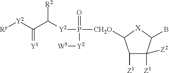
C1([Z1])C([Z1])([Z2])C(B)[X]C1[CH2O]P(=O)([Y2]C(C([Y2][Ry])=[Y1])[R2])[Y2][W5]
